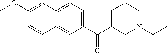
C1(OC)=CC2=CC=C(C(C3CN(CC)CCC3)=O)C=C2C=C1
